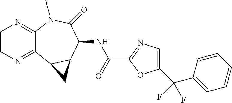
C1=CN=C2C(=N1)N(C)C(=O)C(NC(C1=NC=C(C(C3=CC=CC=C3)(F)F)O1)=O)C1C2C1
